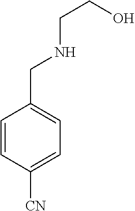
C1=CC([CN])=CC=C1CNCCO
